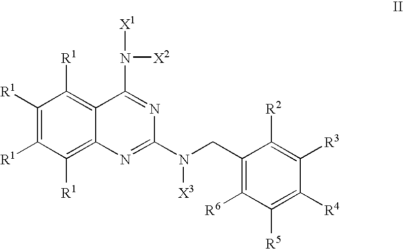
C1([R1])=C([R1])C([R1])=C2C(=C1[R1])C(N([X2])[X1])=NC(N([X3])CC1=C([R6])C([R5])=C([R4])C([R3])=C1[R2])=N2
